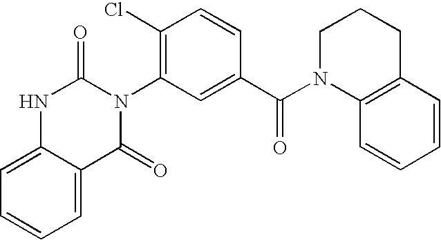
C1=C2C(=CC=C1)NC(=O)N(C1=C(Cl)C=CC(C(N3C4=C(CCC3)C=CC=C4)=O)=C1)C2=O
